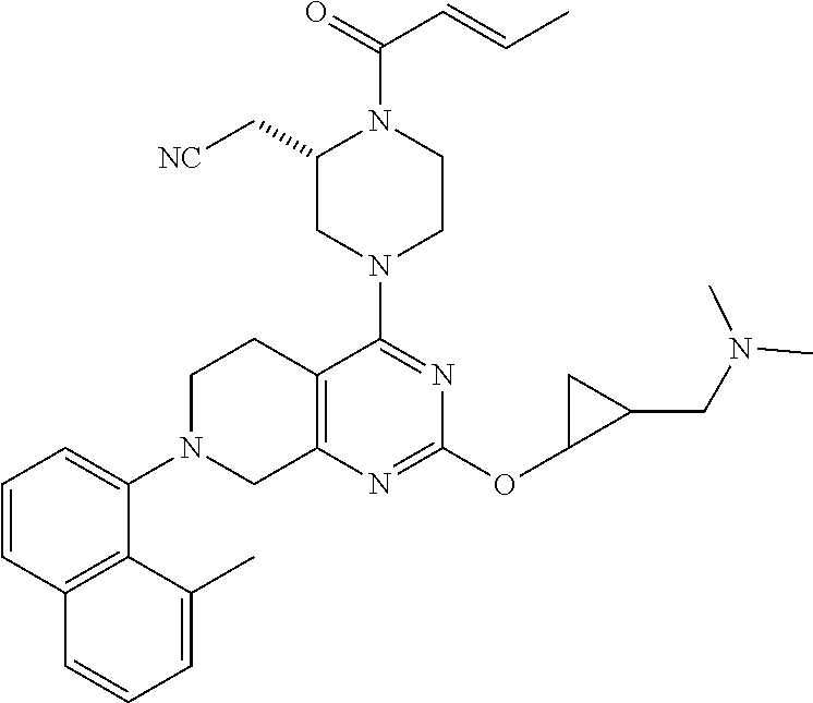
C1=CC2=C(C(N3CC4=C(CC3)C(N3CCN(C(=O)C=CC)C(C[NC])C3)=NC(OC3CC3CN(C)C)=N4)=C1)C(C)=CC=C2
